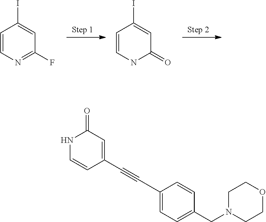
C1=CN=C(F)C=C1I.C1=CNC(=O)C=C1I.N1C=CC(C#CC2=CC=C(CN3CCOCC3)C=C2)=CC1=O
